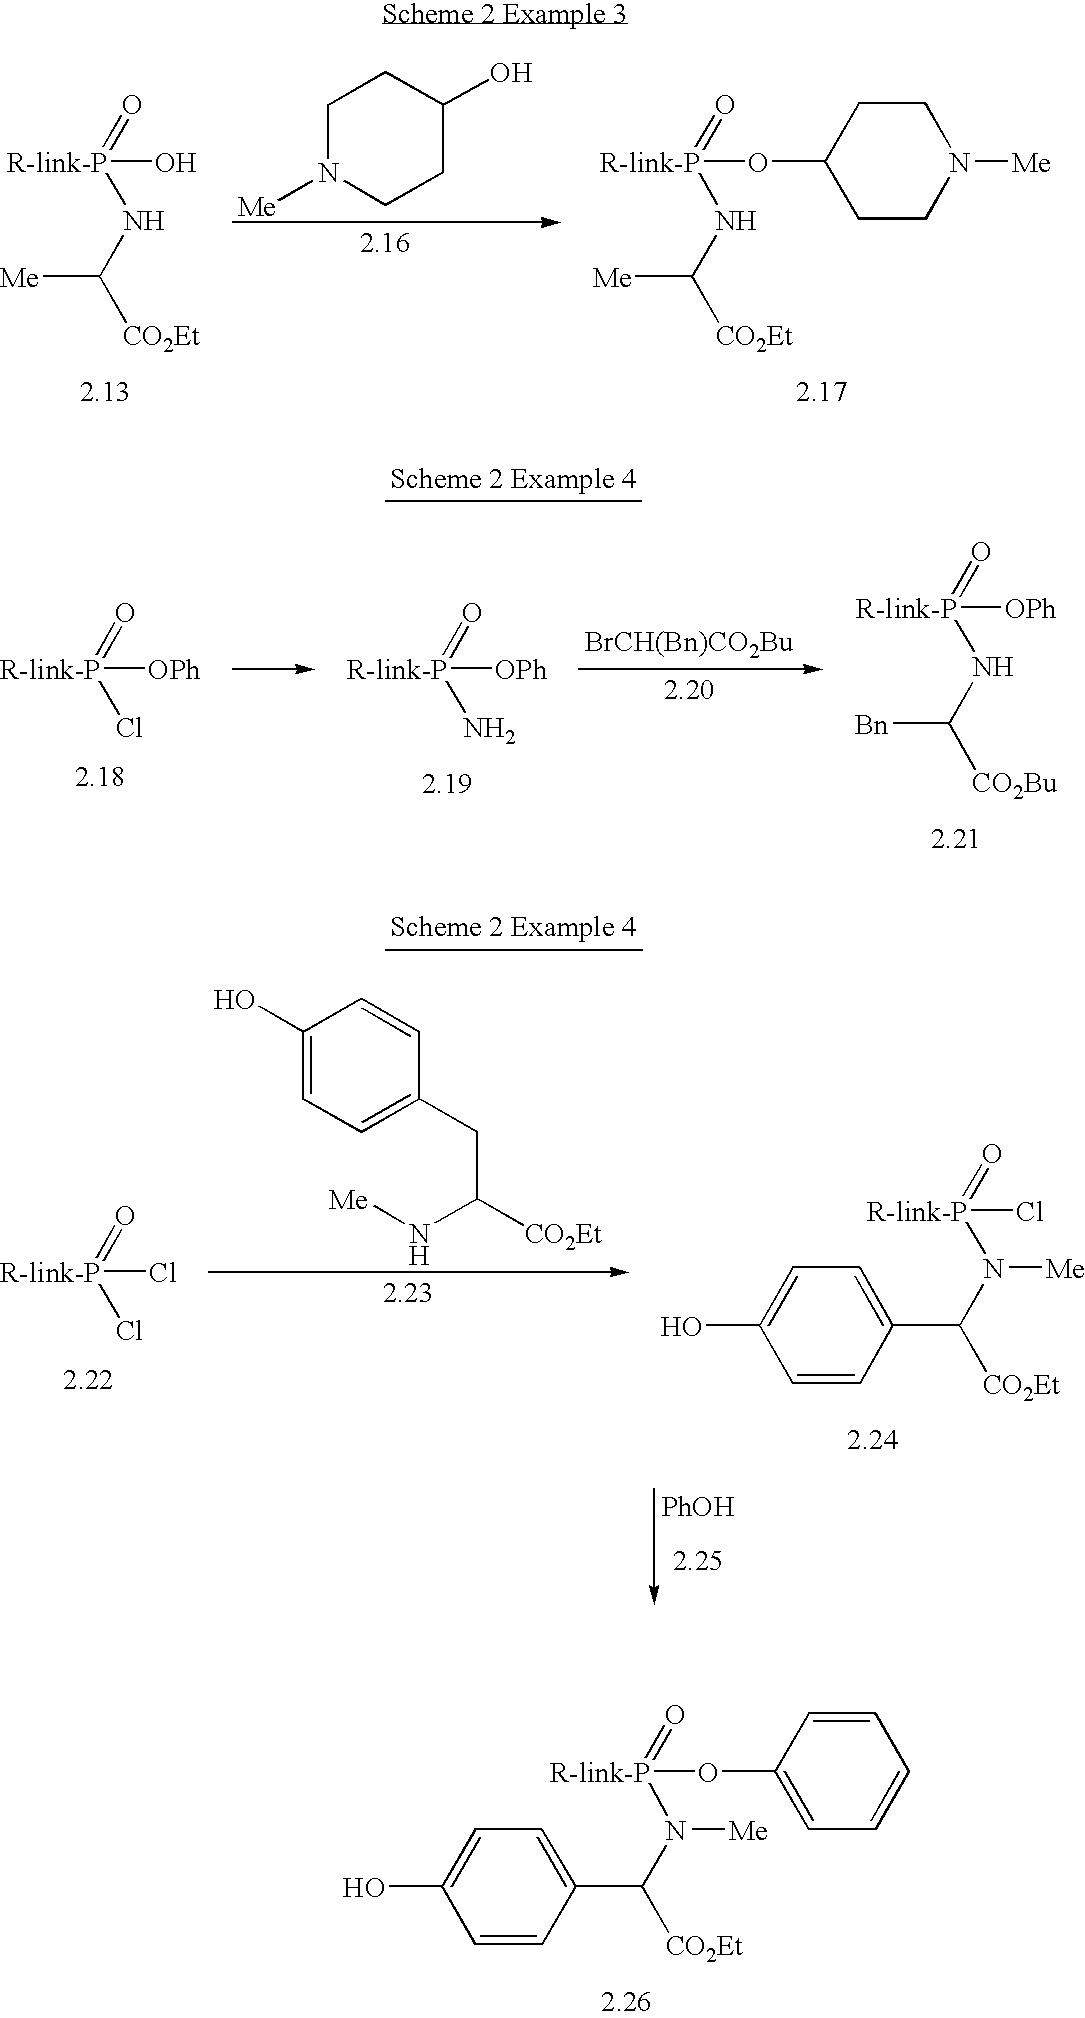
[R-link-P](OC1=CC=CC=C1)(=O)N(C([CO2Et])C1=CC=C(O)C=C1)[Me].[R-link-P](OC1CCN([Me])CC1)(=O)NC([CO2Et])[Me].[R-link-P](O)(=O)NC([CO2Et])[Me].C1N([Me])CCC(O)C1.[R-link-P](Cl)(=O)N(C([CO2Et])C1=CC=C(O)C=C1)[Me].[R-link-P](Cl)(=O)Cl.C1(O)=CC=C(CC([CO2Et])N[Me])C=C1.[PhOH].[R-link-P]([OPh])(=O)Cl.[R-link-P]([OPh])(=O)N.[BrCH(Bn)CO2Bu].[R-link-P]([OPh])(=O)NC([CO2Bu])[Bn]
